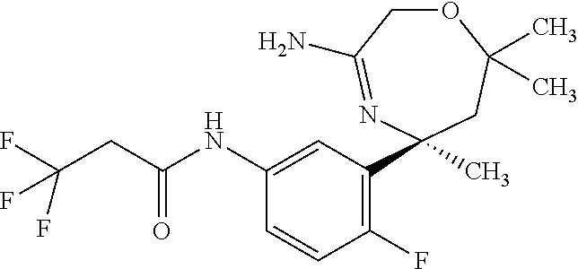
C1(F)=C(C2(C)N=C(N)COC(C)(C)C2)C=C(NC(CC(F)(F)F)=O)C=C1
